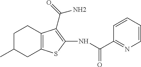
N(C(C1=NC=CC=C1)=O)C1=C(C(N)=O)C2=C(S1)CC(C)CC2
